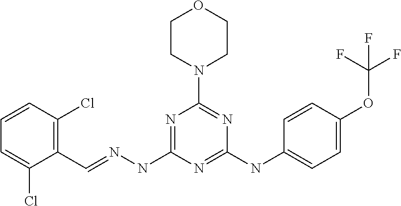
C1(C=NNC2=NC(N3CCOCC3)=NC(NC3=CC=C(OC(F)(F)F)C=C3)=N2)=C(Cl)C=CC=C1Cl
